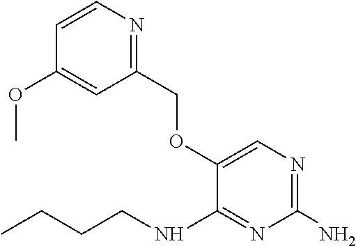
O(C1=CN=C(N)N=C1NCCCC)CC1=NC=CC(OC)=C1
